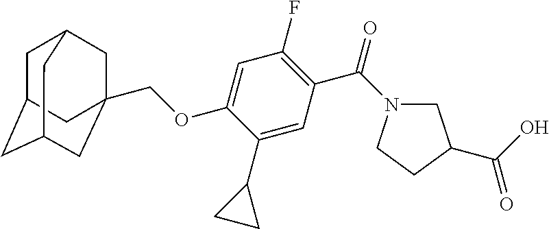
C1C2CC3CC(COC4=CC(F)=C(C(N5CC(C(O)=O)CC5)=O)C=C4C4CC4)(C2)CC1C3
